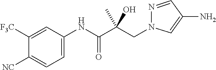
C1=C(NC(C(CN2N=CC(N)=C2)(O)C)=O)C=C([F3C])C([NC])=C1
